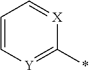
C1=C[Y]=C(*)[X]=C1
